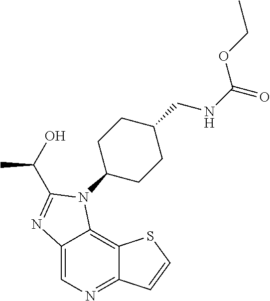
C12=CN=C3C(=C1N(C1CCC(CNC(=O)OCC)CC1)C(C(C)O)=N2)SC=C3
